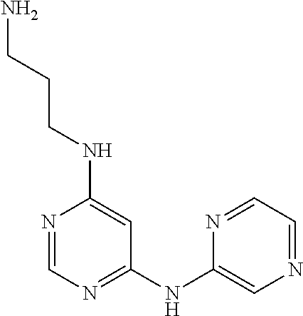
N1=CN=C(NC2=CN=CC=N2)C=C1NCCCN
